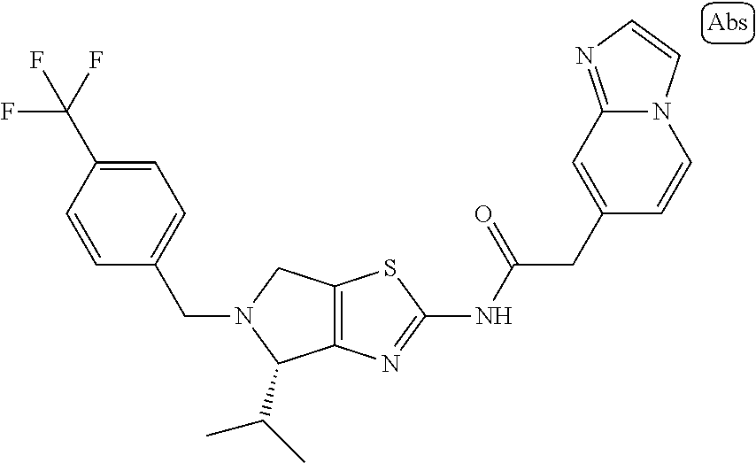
C1=CC(C(F)(F)F)=CC=C1CN1C(C(C)C)C2=C(C1)SC(NC(CC1=CC3=NC=CN3C=C1)=O)=N2
